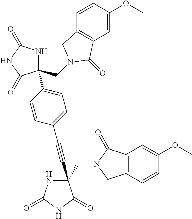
C(#CC1(CN2C(=O)C3=C(C2)C=CC(OC)=C3)NC(=O)NC1=O)C1=CC=C(C2(CN3CC4=C(C=C(OC)C=C4)C3=O)NC(=O)NC2=O)C=C1
